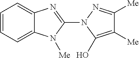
C1=CC=C2C(=C1)N=C(N1C(O)=C([Me])C([Me])=N1)N2[Me]
